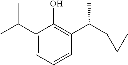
C1(C(C)C)=CC=CC(C(C2CC2)C)=C1O
